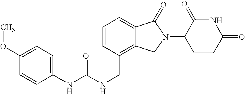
C1=CC(CNC(=O)NC2=CC=C(OC)C=C2)=C2C(=C1)C(=O)N(C1CCC(=O)NC1=O)C2
